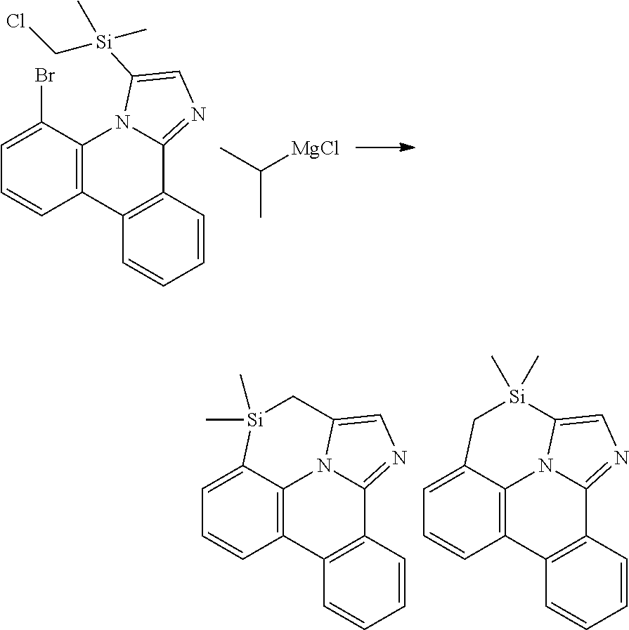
C1=C(Br)C2=C(C=C1)C1=C(C3=NC=C([Si](CCl)(C)C)N23)C=CC=C1.CC([MgCl])C.C1=C2C3=C(C=C1)C1=C(C4=NC=C(N34)C[Si]2(C)C)C=CC=C1.C1=C2C3=C(C=C1)C1=C(C4=NC=C(N34)[Si](C)(C)C2)C=CC=C1
